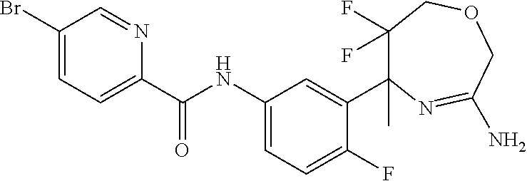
C1(Br)=CC=C(C(NC2=CC=C(F)C(C3(C)C(F)(F)COCC(N)=N3)=C2)=O)N=C1
